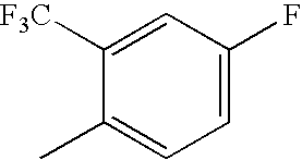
C1(C)=CC=C(F)C=C1[F3C]
